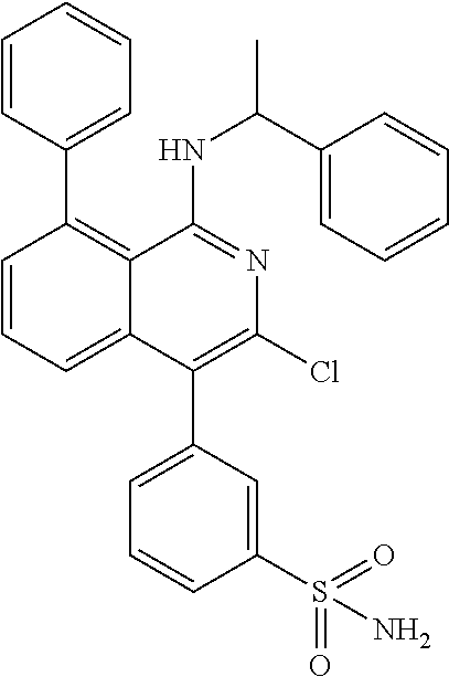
C1=CC(C2=C3C(=CC=C2)C(C2=CC=CC(S(=O)(=O)N)=C2)=C(Cl)N=C3NC(C2=CC=CC=C2)C)=CC=C1
